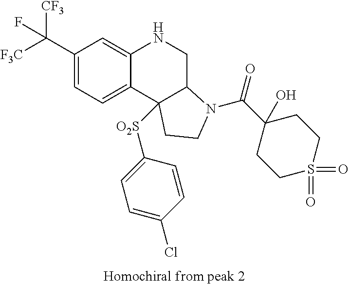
C1(C([CF3])([F3C])F)=CC=C2C(=C1)NCC1C2([O2S]C2=CC=C(Cl)C=C2)CCN1C(=O)C1(O)CCS(=O)(=O)CC1
